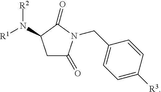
C1C(=O)N(CC2=CC=C([R3])C=C2)C(=O)C1N([R1])[R2]
